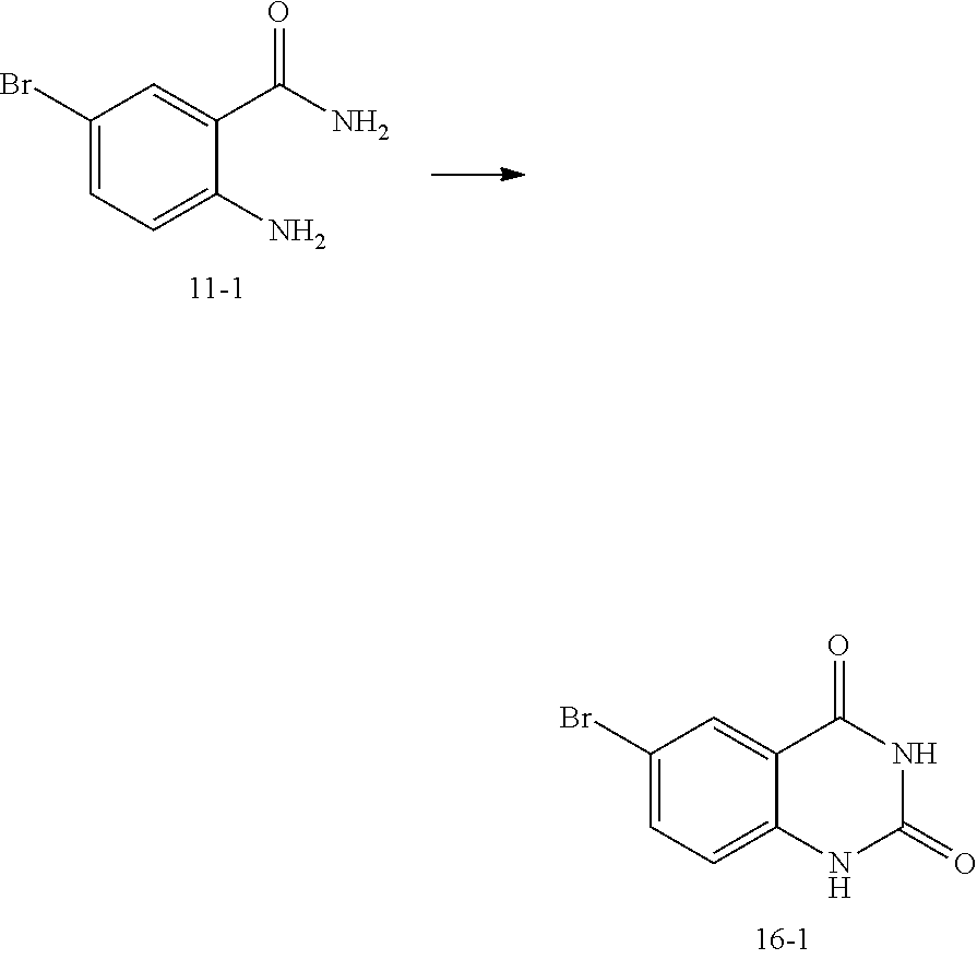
C1(N)=CC=C(Br)C=C1C(N)=O.C12=CC=C(Br)C=C1C(=O)NC(=O)N2
